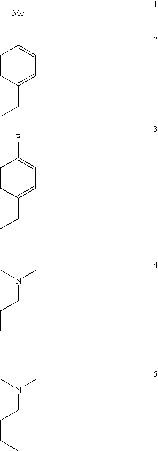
C1=CC(CC)=CC=C1.C1=CC(CC)=CC=C1F.N(CCC)(C)C.N(CCCC)(C)C
